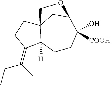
CC(CC)=C1C2([H])C3(CC1)CC(C([COOH])(O)CC2)OC3
